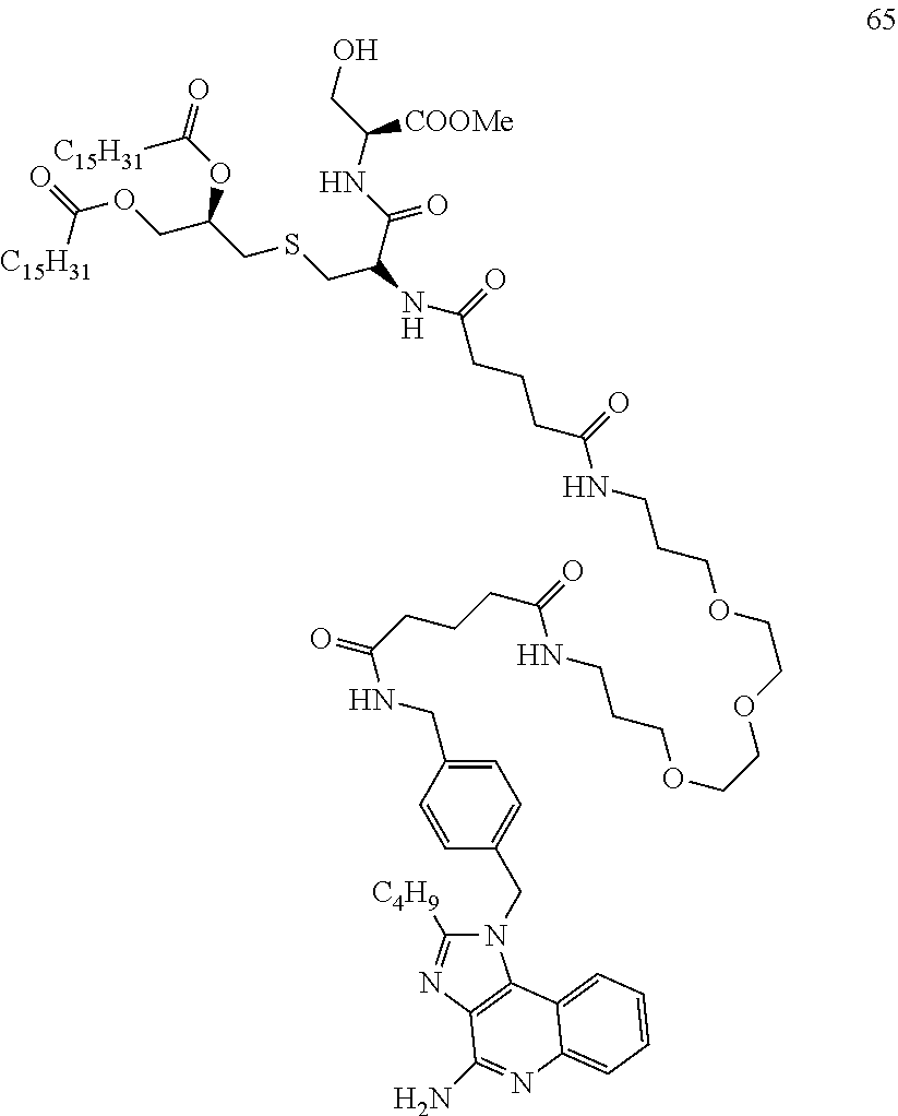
O=C(OCC(CSCC(NC(=O)CCCC(NCCCOCCOCCOCCCNC(CCCC(=O)NCC1=CC=C(CN2C([C4H9])=NC3=C2C2=CC=CC=C2N=C3N)C=C1)=O)=O)C(=O)NC([COOMe])CO)OC(=O)[C15H31])[C15H31]
